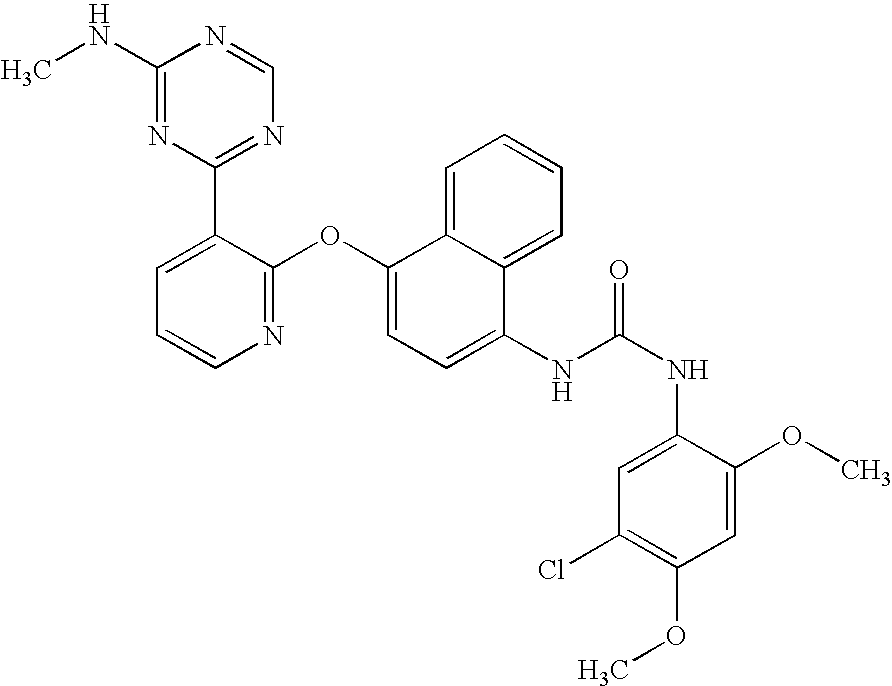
C1(NC)=NC(C2=CC=CN=C2OC2=CC=C(NC(NC3=CC(Cl)=C(OC)C=C3OC)=O)C3=CC=CC=C23)=NC=N1
